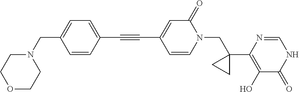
C1(C#CC2=CC=C(CN3CCOCC3)C=C2)=CC(=O)N(CC2(C3=C(O)C(=O)NC=N3)CC2)C=C1
